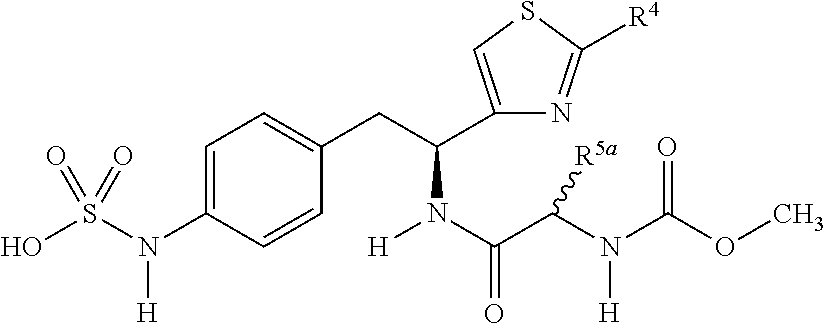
C1=C(N(S(O)(=O)=O)[H])C=CC(CC(C2=CSC([R4])=N2)N(C(C(N(C(OC)=O)[H])[R5a])=O)[H])=C1
